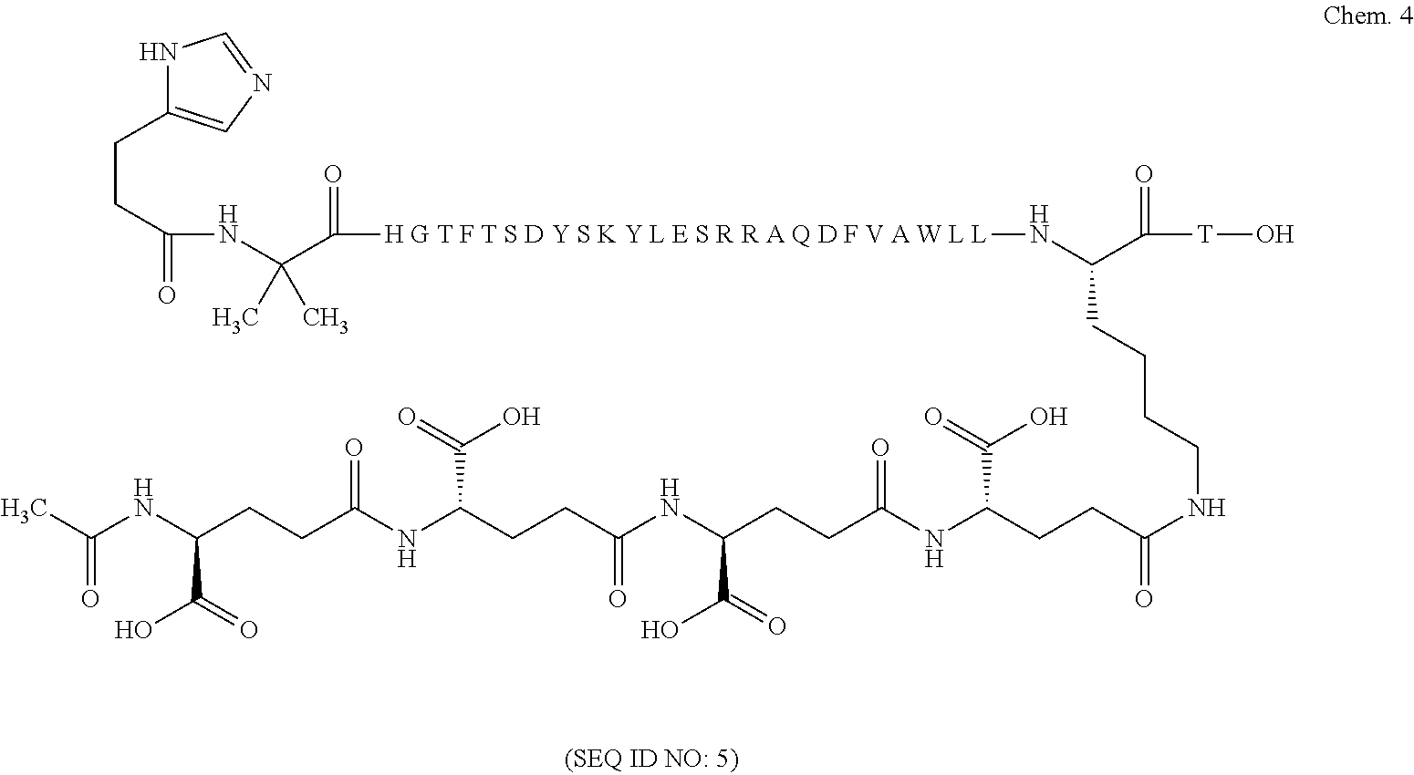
N1C(CCC(=O)NC(C(=O)[H G T F T S D Y S K Y L E S R R A Q D F V A W L L]NC(CCCCNC(CCC(NC(CCC(NC(CCC(NC(CCC(NC(C)=O)C(O)=O)=O)C(=O)O)=O)C(=O)O)=O)C(=O)O)=O)C(=O)[T]O)(C)C)=CN=C1
